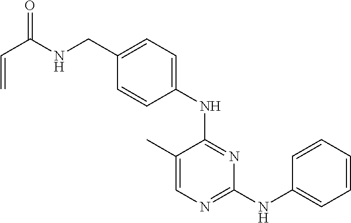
N(C1=NC=C(C)C(NC2=CC=C(CNC(C=C)=O)C=C2)=N1)C1=CC=CC=C1
